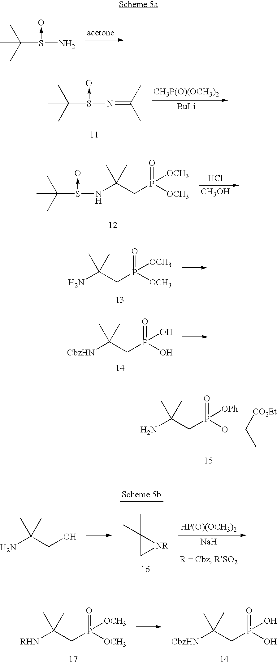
CC(C)(C)S(N)->O.CC(C)(C)S(N=C(C)C)->O.[CH3P(O)(OCH3)2].[BuLi].Cl.[CH3OH].CC(C)(C)S(NC(CP([OCH3])(=O)[OCH3])(C)C)->O.NC(CP([OCH3])(=O)[OCH3])(C)C.[CbzHN]C(CP(O)(=O)O)(C)C.NC(CP(OC(C)[CO2Et])(=O)[OPh])(C)C.[RHN]C(CP([OCH3])(=O)[OCH3])(C)C.[CbzHN]C(CP(O)(=O)O)(C)C.C1(C)(C)C[NR]1.[HP(O)(OCH3)2].[Na].NC(CO)(C)C
